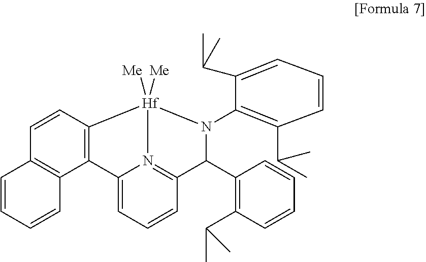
C12=C(C=CC3=C1C=CC=C3)[Hf]1([Me])([Me])N3=C(C=CC=C23)C(C2=C(C(C)C)C=CC=C2)N1C1=C(C(C)C)C=CC=C1C(C)C
